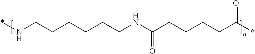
*NCCCCCCNC(CCCCC(*)=O)=O
